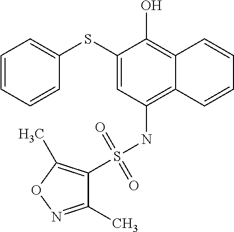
C1(SC2=CC=CC=C2)=CC(NS(=O)(=O)C2=C(C)ON=C2C)=C2C(=C1O)C=CC=C2
